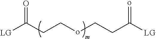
[LG]C(CCoCCC([LG])=o)=O
